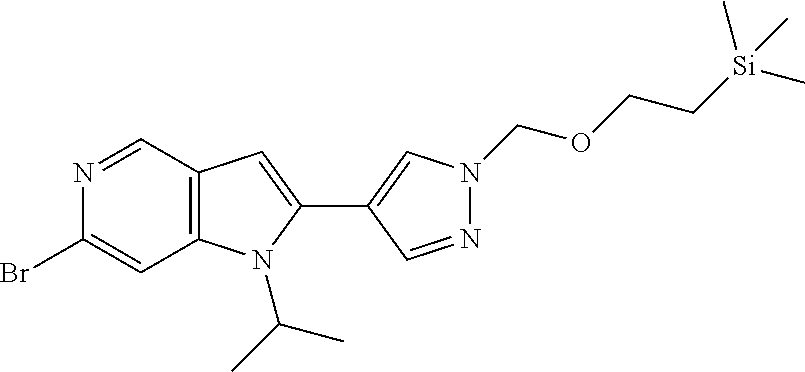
C12=C(C=NC(Br)=C1)C=C(C1=CN(COCC[Si](C)(C)C)N=C1)N2C(C)C
